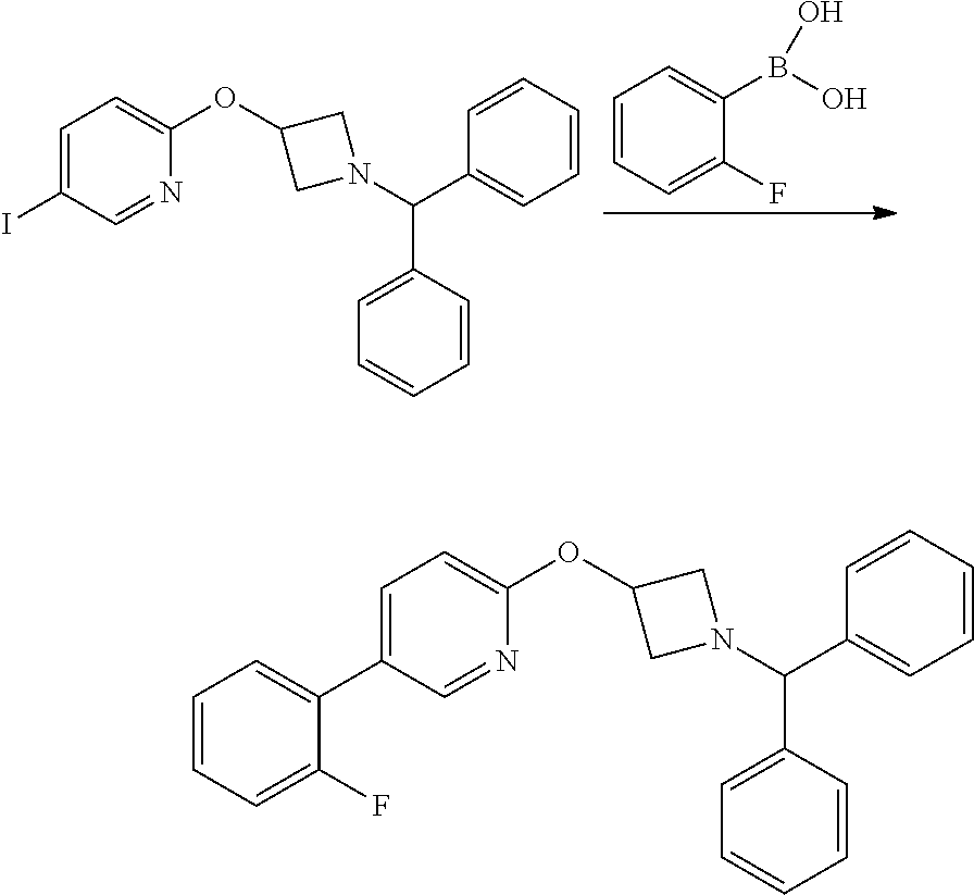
C1=CC=C(F)C(B(O)O)=C1.C1=C(I)C=NC(OC2CN(C(C3=CC=CC=C3)C3=CC=CC=C3)C2)=C1.C1=C(C2=CC=CC=C2F)C=NC(OC2CN(C(C3=CC=CC=C3)C3=CC=CC=C3)C2)=C1
